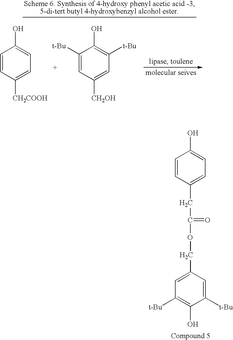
C1(CC(OCC2=CC([t-Bu])=C(O)C([t-Bu])=C2)=O)=CC=C(O)C=C1.C1([t-Bu])=CC([CH2OH])=CC([t-Bu])=C1O.C1=CC([CH2COOH])=CC=C1O
